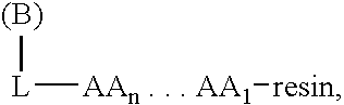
[L]([(B)])[AAn . . . AA1][resin]
